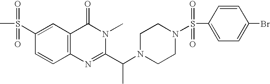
C1(S(C)(=O)=O)=CC2=C(C=C1)N=C(C(N1CCN(S(C3=CC=C(Br)C=C3)(=O)=O)CC1)C)N(C)C2=O
